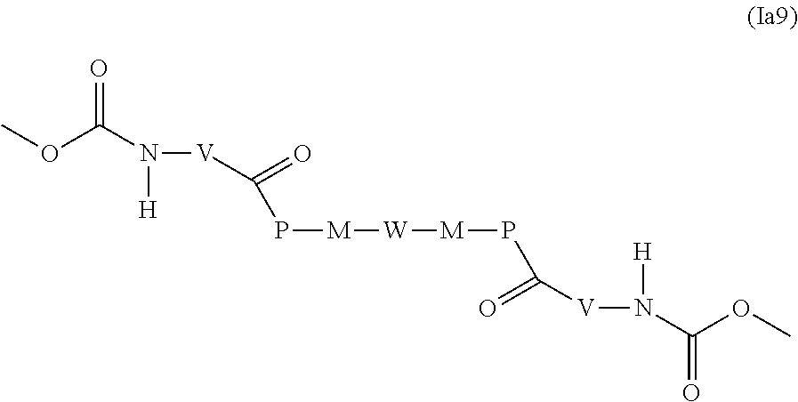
COC(N([H])[V]C(=O)P[M][W][M]PC([V]N(C(OC)=O)[H])=O)=O
